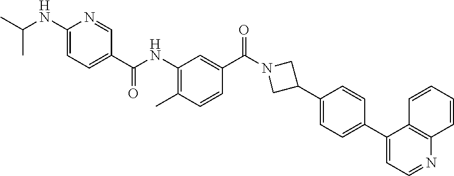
CC1=C(NC(C2=CC=C(NC(C)C)N=C2)=O)C=C(C(N2CC(C3=CC=C(C4=CC=NC5=C4C=CC=C5)C=C3)C2)=O)C=C1
